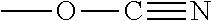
COC#N
